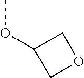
COC1COC1
